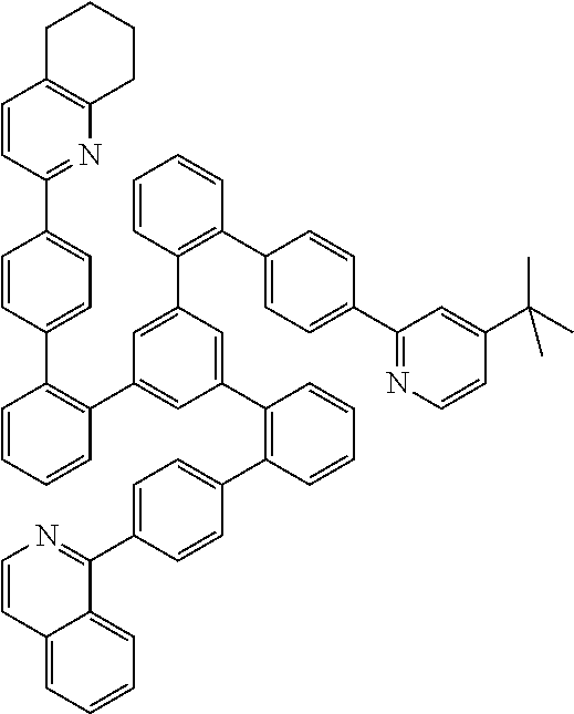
C1=CC(C2=CC=C(C3=C(C4=CC(C5=C(C6=CC=C(C7=NC=CC8=CC=CC=C78)C=C6)C=CC=C5)=CC(C5=C(C6=CC=C(C7=NC=CC(C(C)(C)C)=C7)C=C6)C=CC=C5)=C4)C=CC=C3)C=C2)=NC2=C1CCCC2
